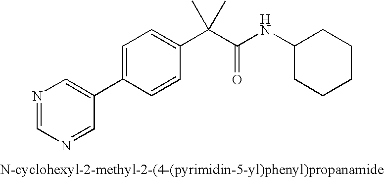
N1=CN=CC(C2=CC=C(C(C(NC3CCCCC3)=O)(C)C)C=C2)=C1
